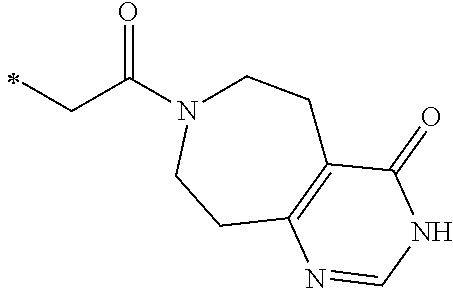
C1CN(C(CC)=O)CCC2=C1C(=O)NC=N2
